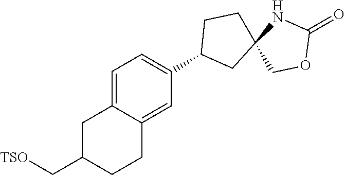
C1C(C[TSO])CCC2=CC(C3CC4(CC3)COC(=O)N4)=CC=C12
